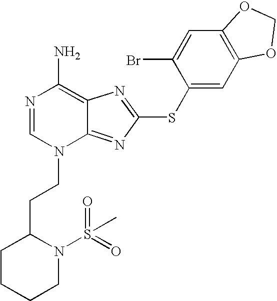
N1=CN(CCC2CCCCN2S(=O)(=O)C)C2=NC(SC3=CC4=C(C=C3Br)OCO4)=NC2=C1N
